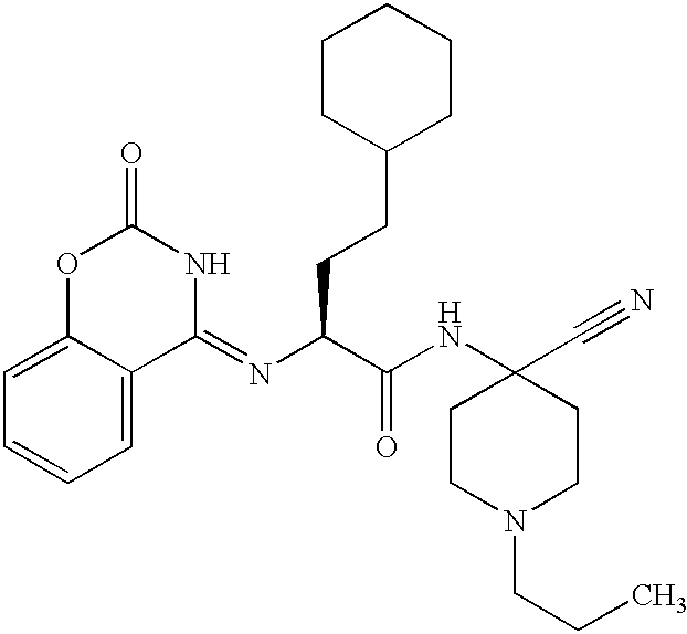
C1=C2C(=CC=C1)C(=NC(CCC1CCCCC1)C(NC1(C#N)CCN(CCC)CC1)=O)NC(=O)O2
